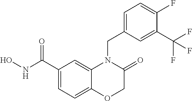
C1(C(NO)=O)=CC=C2C(=C1)N(CC1=CC=C(F)C(C(F)(F)F)=C1)C(=O)CO2
